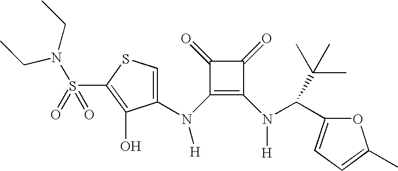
C1(N(C2=C(N([H])C(C3=CC=C(C)O3)C(C)(C)C)C(=O)C2=O)[H])=CSC(S(=O)(=O)N(CC)CC)=C1O
